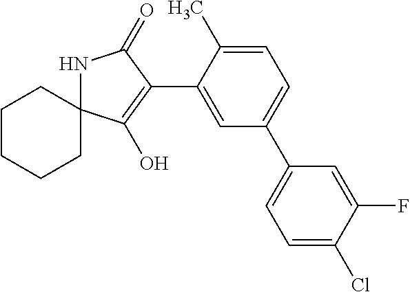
C1=C(Cl)C(F)=CC(C2=CC=C(C)C(C3=C(O)C4(NC3=O)CCCCC4)=C2)=C1
